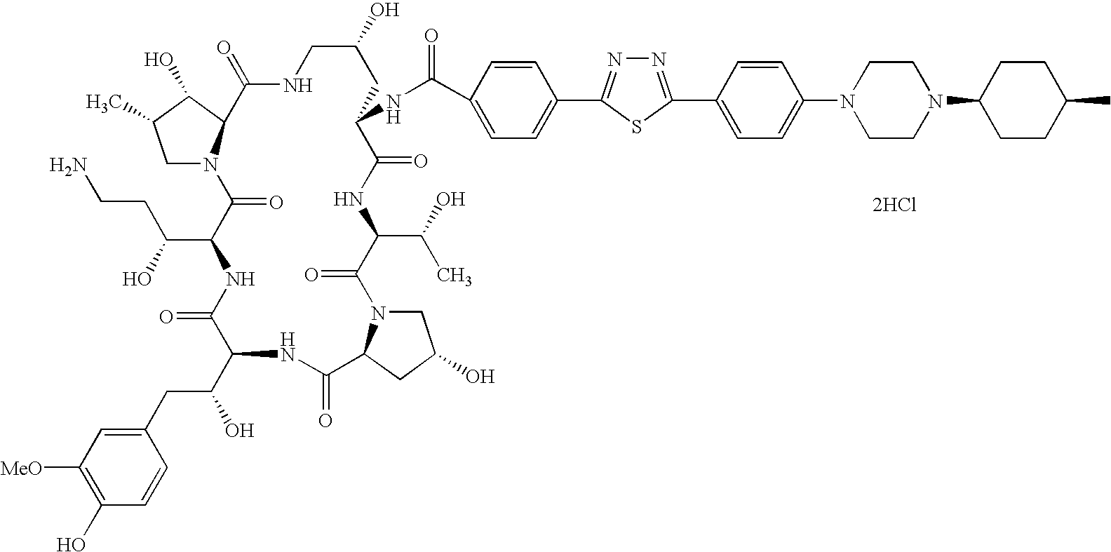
C1N2C(C(O)C1C)C(=O)NCC(O)CC(NC(=O)C1=CC=C(C3=NN=C(C4=CC=C(N5CCN(C6CCC(C)CC6)CC5)C=C4)S3)C=C1)C(=O)NC(C(O)C)C(=O)N1CC(O)CC1C(=O)NC(C(CC1=CC([MeO])=C(O)C=C1)O)C(=O)NC(C(O)CCN)C2=O.[2HCl]
